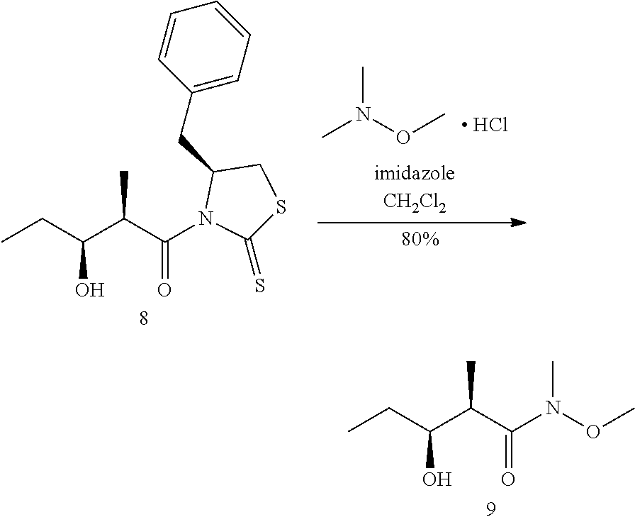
CN(OC)C.[ HCl].C1(CC2N(C(C(C(CC)O)C)=O)C(=S)SC2)=CC=CC=C1.CCC(C(C(N(OC)C)=O)C)O
